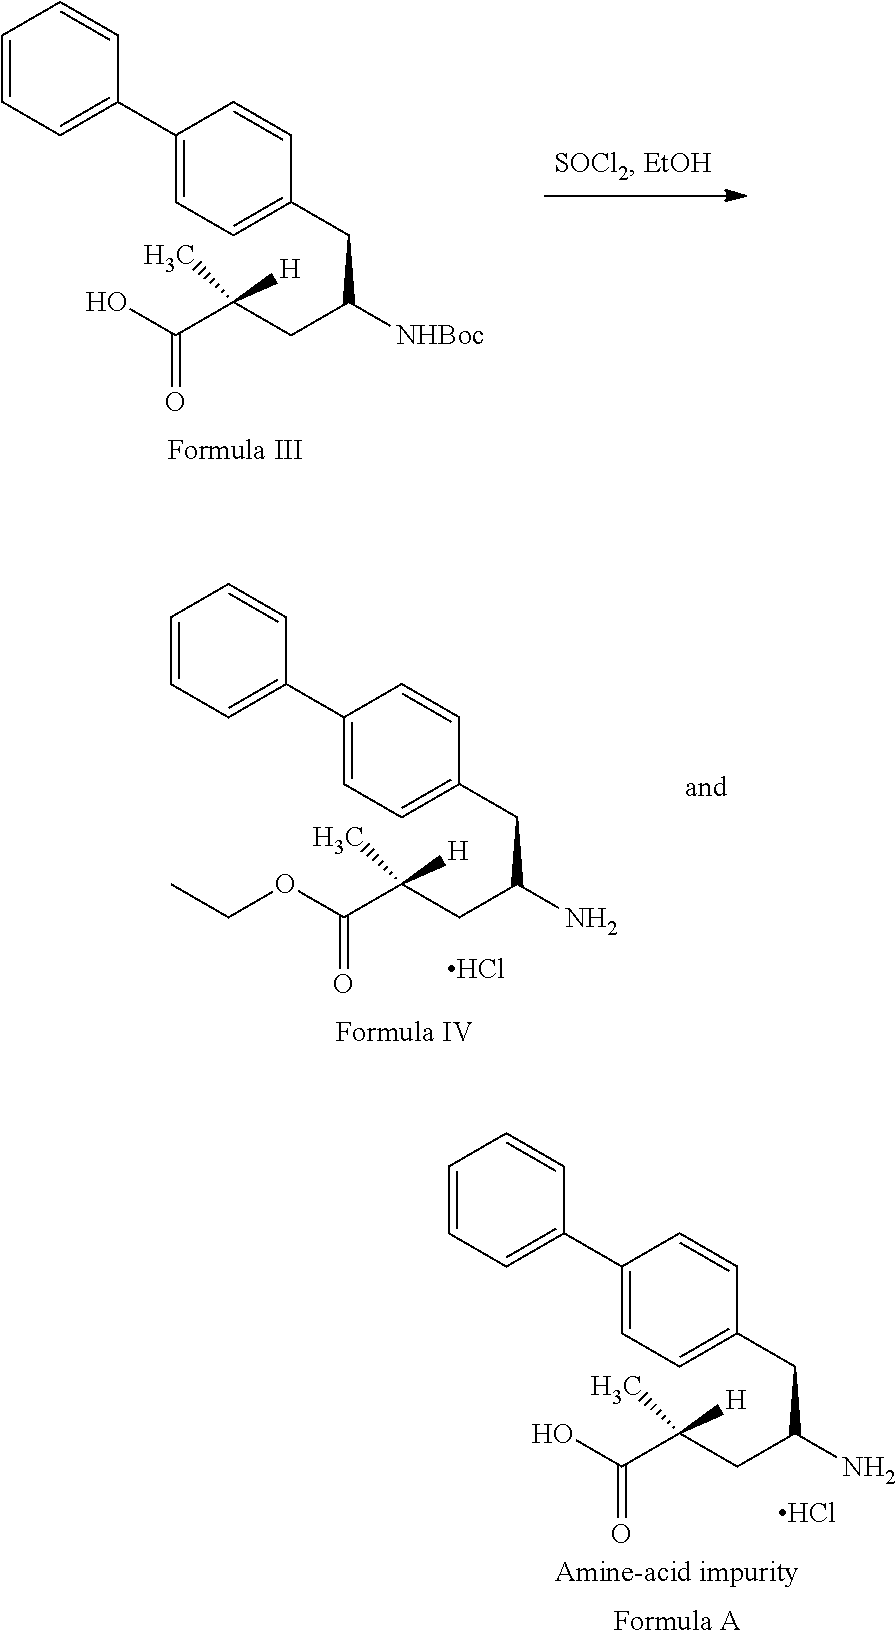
C1=CC=C(C2=CC=C(CC([NHBoc])CC(C(O)=O)([H])C)C=C2)C=C1.C1=CC=C(C2=CC=C(CC(N)CC(C(OCC)=O)([H])C)C=C2)C=C1.Cl.C1=CC=C(C2=CC=C(CC(N)CC(C(O)=O)([H])C)C=C2)C=C1.Cl
